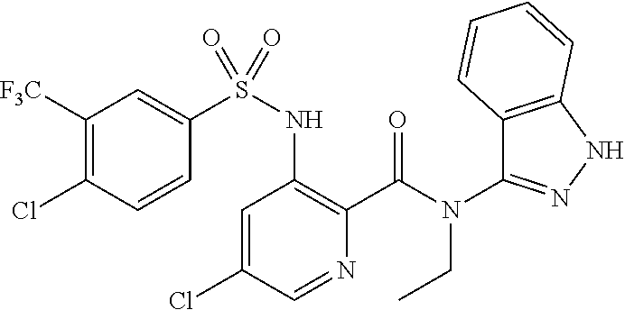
C1=C(Cl)C=NC(C(N(CC)C2=NNC3=C2C=CC=C3)=O)=C1NS(=O)(C1=CC([F3C])=C(Cl)C=C1)=O
